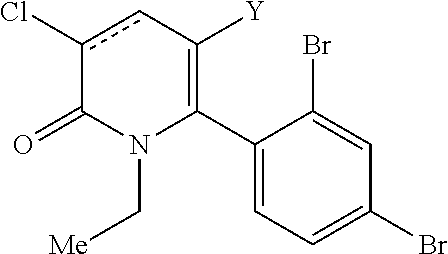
C1(C2=C([Y])cc(Cl)C(=O)N2C[Me])=CC=C(Br)C=C1Br
